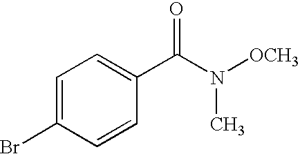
C1=C(Br)C=CC(C(N([OCH3])C)=O)=C1
